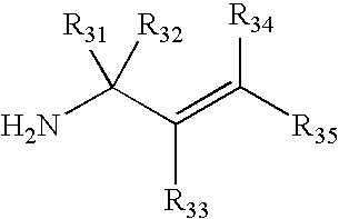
NC(C(=C([R35])[R34])[R33])([R32])[R31]
